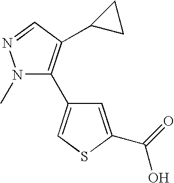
C1=C(C(=O)O)SC=C1C1=C(C2CC2)C=NN1C
